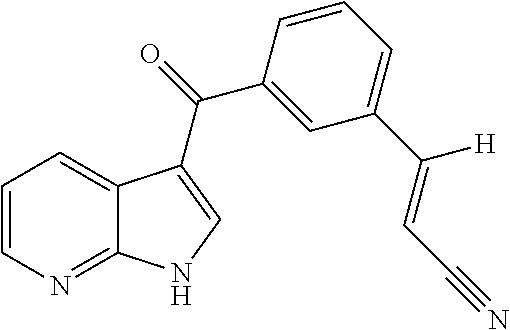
C1=CN=C2C(=C1)C(C(=O)C1=CC(C([H])=CC#N)=CC=C1)=CN2
